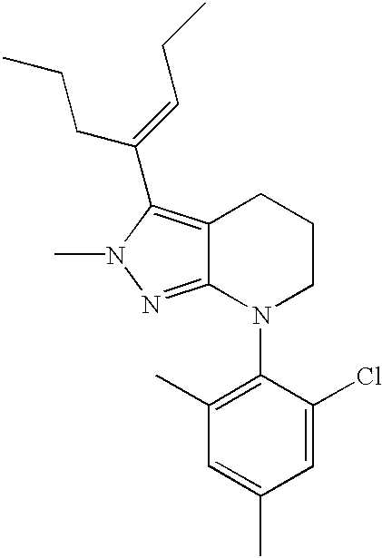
C12=C(C(=CCC)CCC)N(C)N=C1N(C1=C(C)C=C(C)C=C1Cl)CCC2
